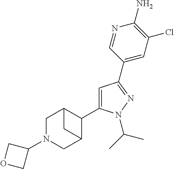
C1(C2C3CN(C4COC4)CC2C3)=CC(C2=CC(Cl)=C(N)N=C2)=NN1C(C)C
